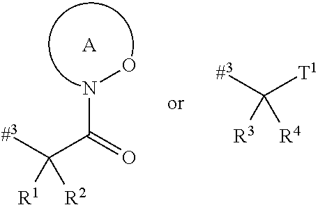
N(C(=O)C([#3])([R1])[R2])O.[A].[#3]C([T1])([R3])[R4]
